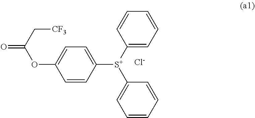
C1=CC([S+](C2=CC=CC=C2)C2=CC=CC=C2)=CC=C1OC(=O)C[CF3].[Cl-]
